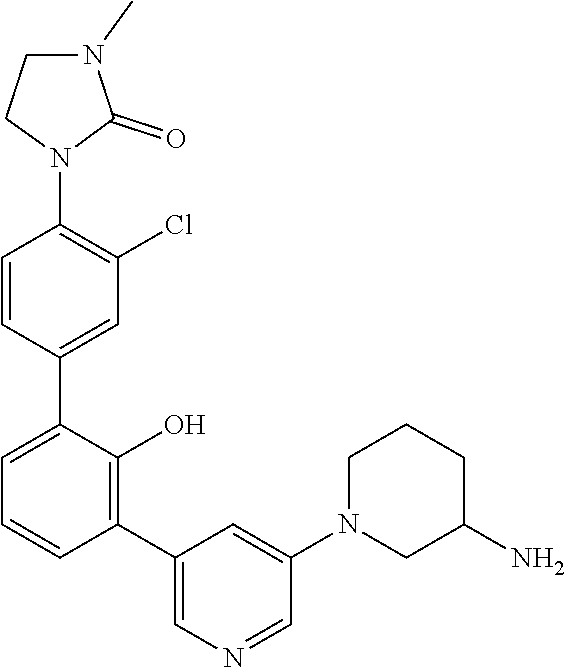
C1=C(C2=CC(Cl)=C(N3C(=O)N(C)CC3)C=C2)C(O)=C(C2=CN=CC(N3CC(N)CCC3)=C2)C=C1
